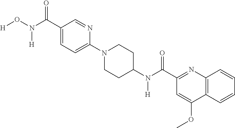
[H]ON(C(C1=CC=C(N2CCC(N(C(C3=NC4=C(C(OC)=C3)C=CC=C4)=O)[H])CC2)N=C1)=O)[H]
